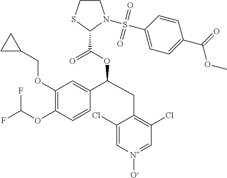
C1(OCC2CC2)=C(OC(F)F)C=CC(C(CC2=C(Cl)C=[N+]([O-])C=C2Cl)OC(C2N(S(C3=CC=C(C(OC)=O)C=C3)(=O)=O)CCS2)=O)=C1
